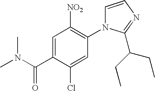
C1=CN=C(C(CC)CC)N1C1=C([NO2])C=C(C(N(C)C)=O)C(Cl)=C1
